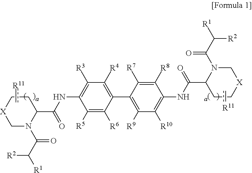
C1(C(NC2=C([R3])C([R4])=C(C3=C([R9])C([R10])=C(NC(C4N(C(=O)C([R1])[R2])C[X]CC4)=O)C([R8])=C3[R7])C([R6])=C2[R5])=O)N(C(=O)C([R2])[R1])C[X]CC1.c[R11].c[R11]
